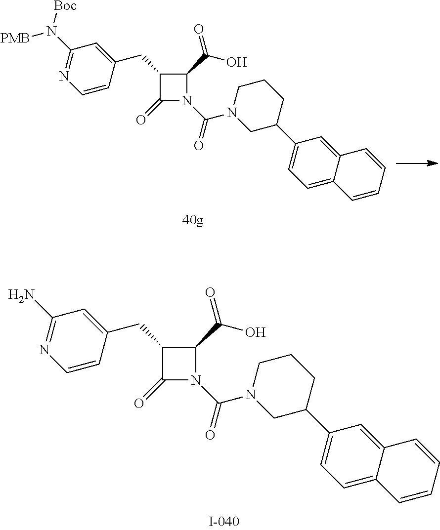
C1=C2C(=CC(C3CCCN(C(=O)N4C(=O)C(CC5=CC(N)=NC=C5)C4C(O)=O)C3)=C1)C=CC=C2.C1=C2C(=CC(C3CCCN(C(=O)N4C(=O)C(CC5=CC(N([PMB])[Boc])=NC=C5)C4C(O)=O)C3)=C1)C=CC=C2
